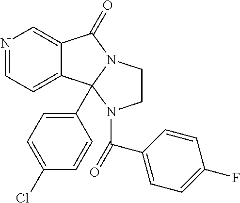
N1=CC=C2C(=C1)C(=O)N1CCN(C(C3=CC=C(F)C=C3)=O)C21C1=CC=C(Cl)C=C1
